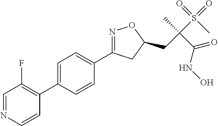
C1=C(C2=C(F)C=NC=C2)C=CC(C2=NOC(CC(S(=O)(=O)C)(C)C(=O)NO)C2)=C1
